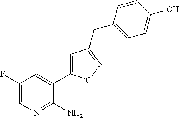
C1(F)=CN=C(N)C(C2=CC(CC3=CC=C(O)C=C3)=NO2)=C1
